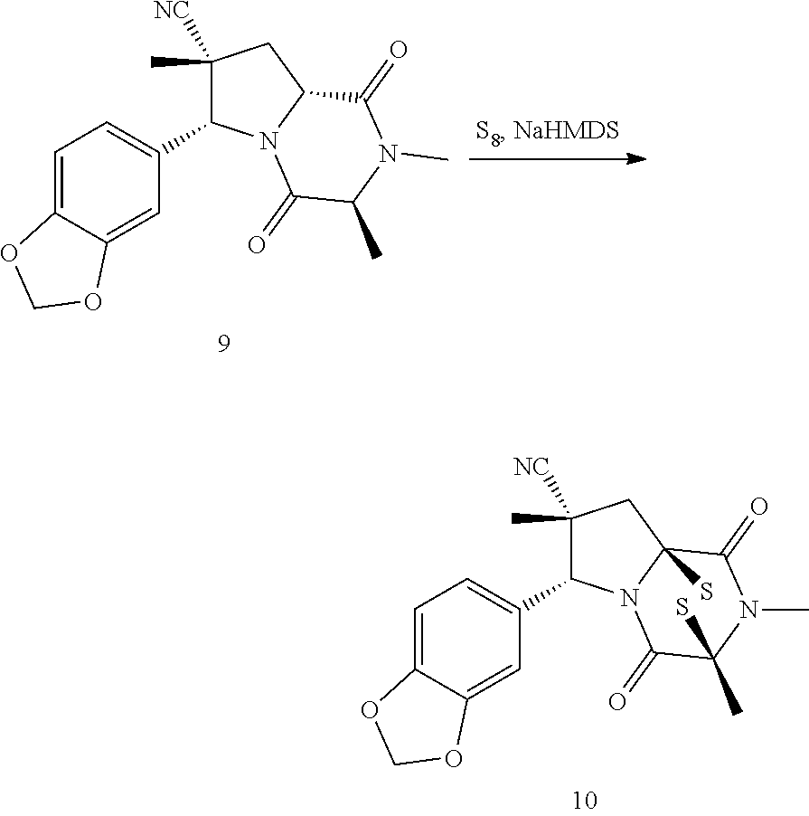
C1(C)([NC])C(C2=CC=C3C(=C2)OCO3)N2C(S)(C1)C(=O)N(C)C(C)(S)C2=O.C1(C)([NC])C(C2=CC=C3C(=C2)OCO3)N2C(C1)C(=O)N(C)C(C)C2=O
